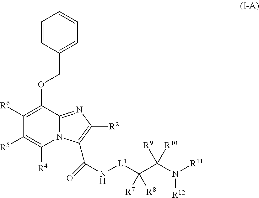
C1([R5])=C([R4])N2C(=NC([R2])=C2C(=O)N[L1]C(C(N([R11])[R12])([R9])[R10])([R7])[R8])C(OCC2=CC=CC=C2)=C1[R6]
